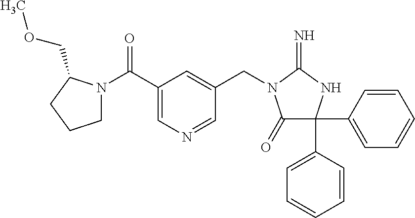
C1=CC(C2(C3=CC=CC=C3)C(=O)N(CC3=CC(C(=O)N4CCCC4COC)=CN=C3)C(=N)N2)=CC=C1
